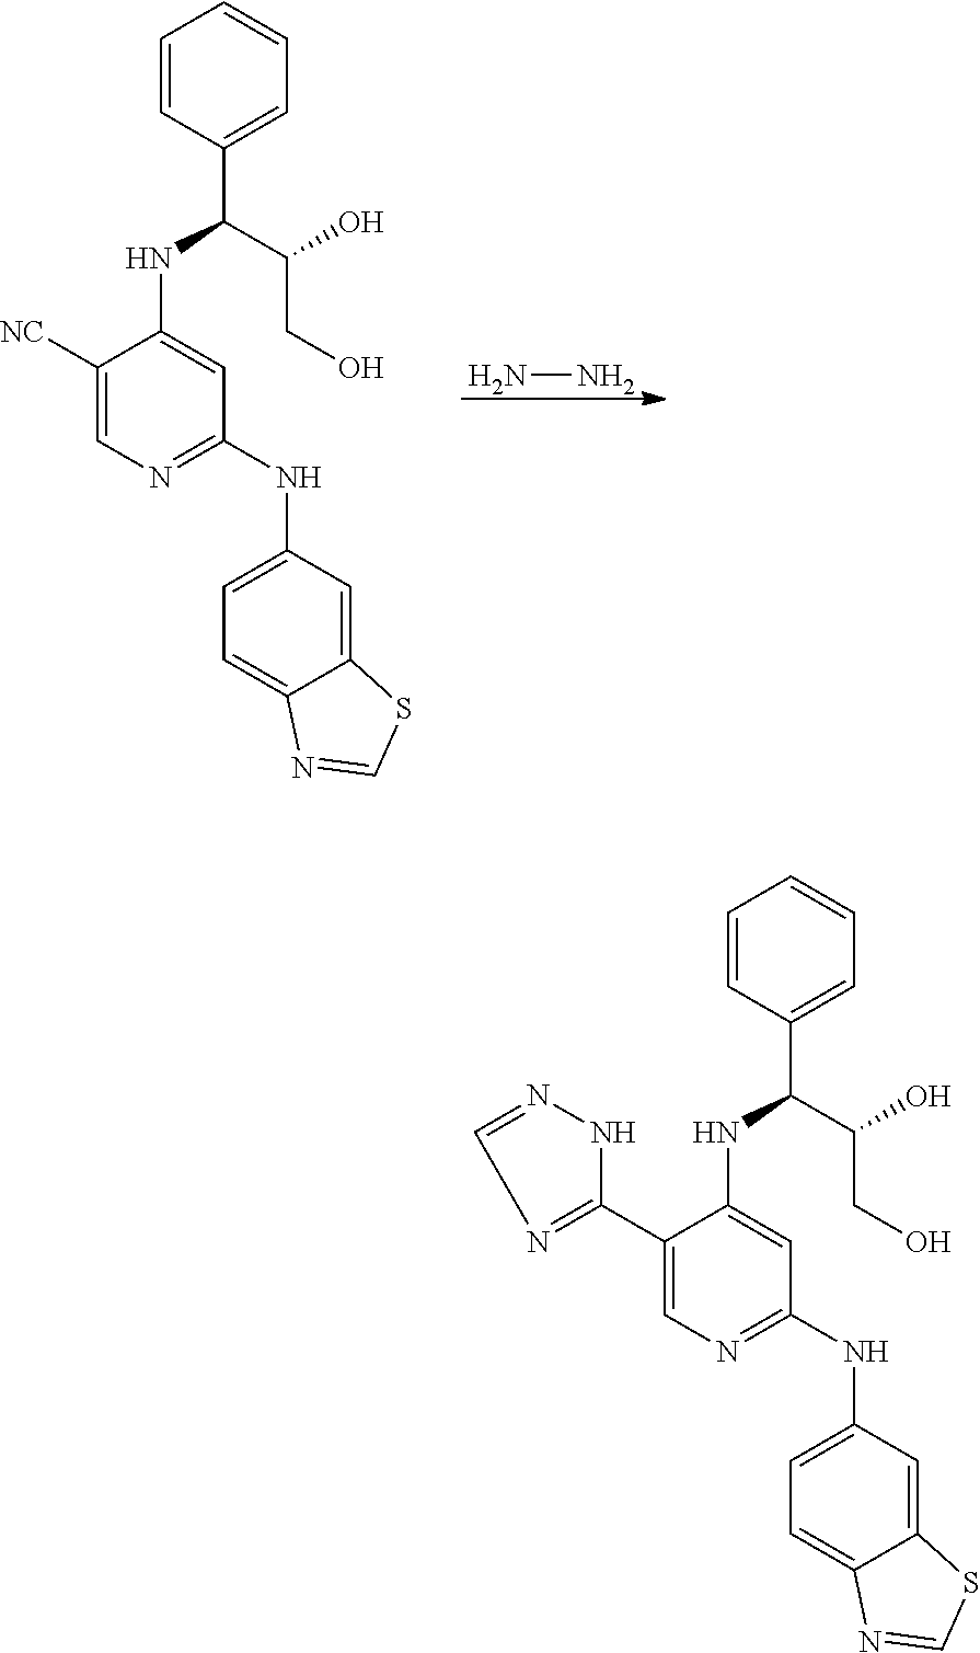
C1=CC(C(C(CO)O)NC2=CC(NC3=CC=C4C(=C3)SC=N4)=NC=C2[NC])=CC=C1.NN.C1=CC(C(C(CO)O)NC2=CC(NC3=CC=C4C(=C3)SC=N4)=NC=C2C2=NC=NN2)=CC=C1
